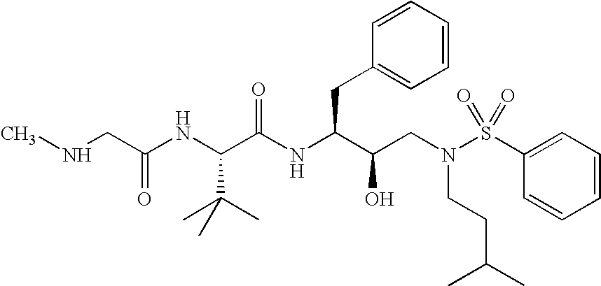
CNCC(NC(C(NC(C(CN(S(=O)(=O)C1=CC=CC=C1)CCC(C)C)O)CC1=CC=CC=C1)=O)C(C)(C)C)=O
